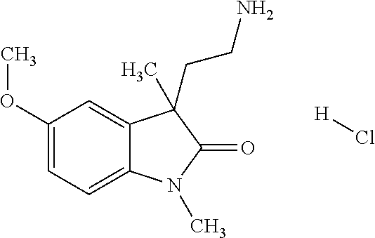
C1(OC)=CC=C2C(=C1)C(CCN)(C)C(=O)N2C.[H]Cl
